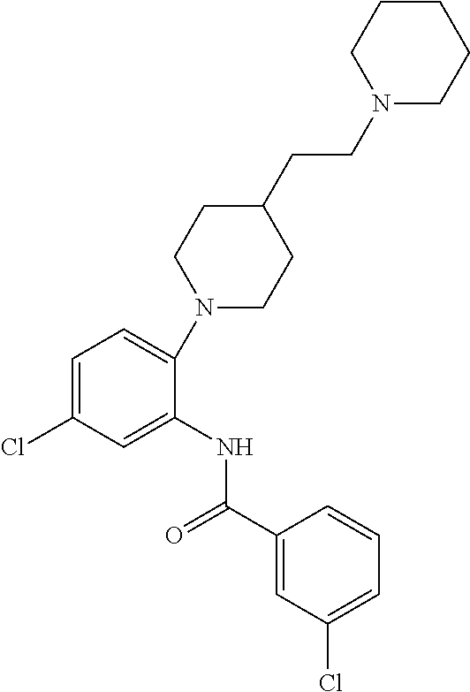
C1=C(Cl)C=C(NC(C2=CC(Cl)=CC=C2)=O)C(N2CCC(CCN3CCCCC3)CC2)=C1
